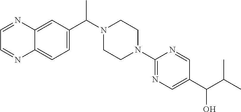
C12=CC(C(N3CCN(C4=NC=C(C(O)C(C)C)C=N4)CC3)C)=CC=C1N=CC=N2
